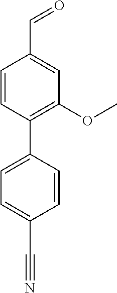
C1=C(C2=C(OC)C=C(C=O)C=C2)C=CC(C#N)=C1
